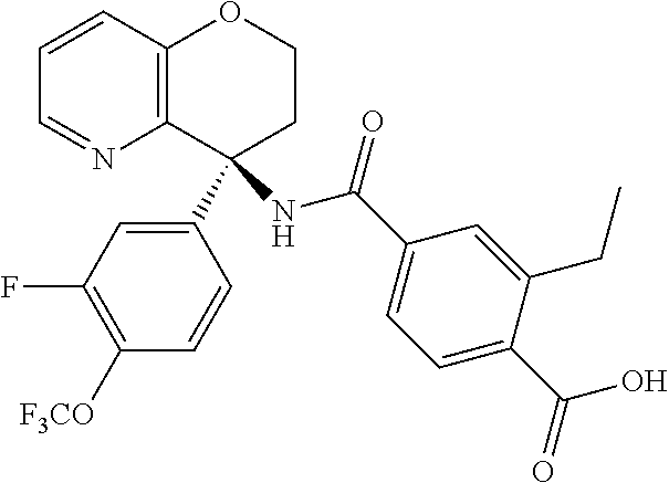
C1(C2(NC(C3=CC=C(C(O)=O)C(CC)=C3)=O)C3=C(OCC2)C=CC=N3)=CC(F)=C([F3CO])C=C1
